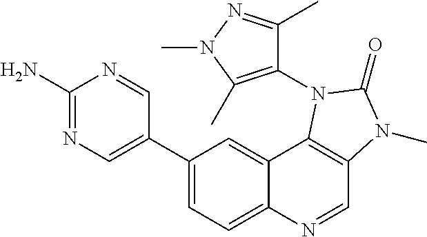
C1(N)=NC=C(C2=CC=C3C(=C2)C2=C(C=N3)N(C)C(=O)N2C2=C(C)N(C)N=C2C)C=N1
